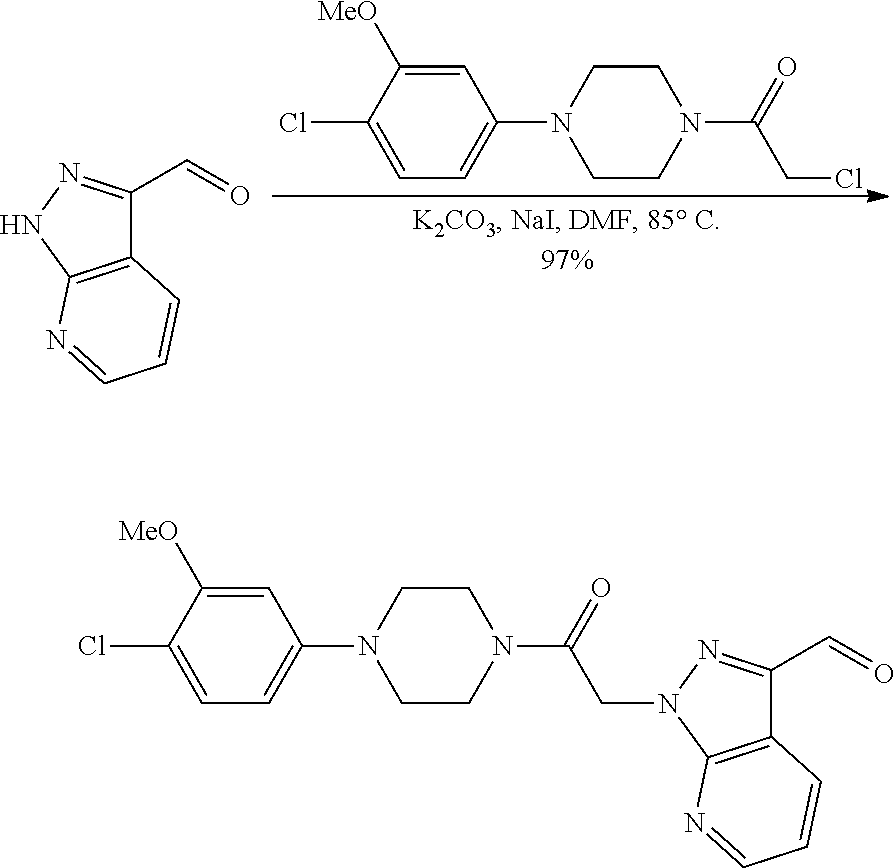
C12=C(NN=C1C=O)N=CC=C2.ClCC(N1CCN(C2=CC=C(Cl)C([MeO])=C2)CC1)=O.C12=C(N(CC(N3CCN(C4=CC=C(Cl)C([MeO])=C4)CC3)=O)N=C1C=O)N=CC=C2
